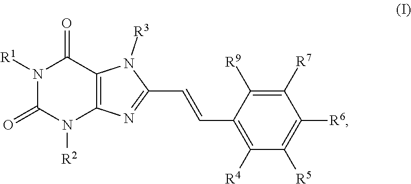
N1([R1])C(=O)N([R2])C2=C(C1=O)N([R3])C(C=CC1=C([R4])C([R5])=C([R6])C([R7])=C1[R9])=N2
